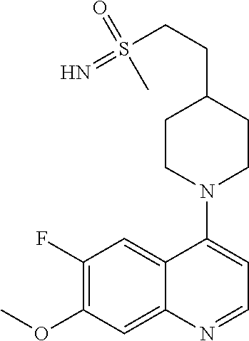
C1(F)=C(OC)C=C2C(=C1)C(N1CCC(CCS(=N)(=O)C)CC1)=CC=N2
